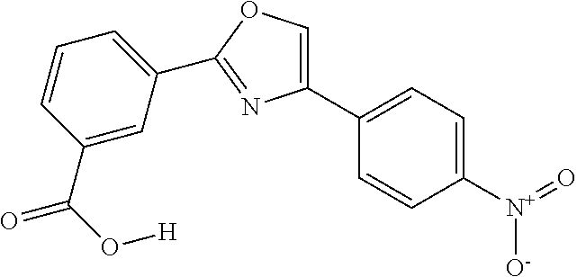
C1(C2=CC=C([N+](=O)[O-])C=C2)=COC(C2=CC=CC(C(O[H])=O)=C2)=N1
